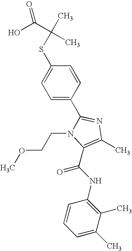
S(C1=CC=C(C2=NC(C)=C(C(NC3=C(C)C(C)=CC=C3)=O)N2CCOC)C=C1)C(C)(C(O)=O)C
